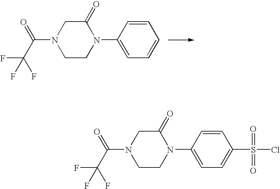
C1(=O)CN(C(C(F)(F)F)=O)CCN1C1=CC=CC=C1.C1(=O)CN(C(C(F)(F)F)=O)CCN1C1=CC=C(S(Cl)(=O)=O)C=C1
